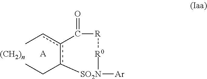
Ccc1c(CC)[SO2N]([Ar])[R0][R]C1=O.[A].[(CH2)n]
